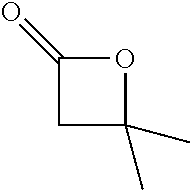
O1C(=O)CC1(C)C
